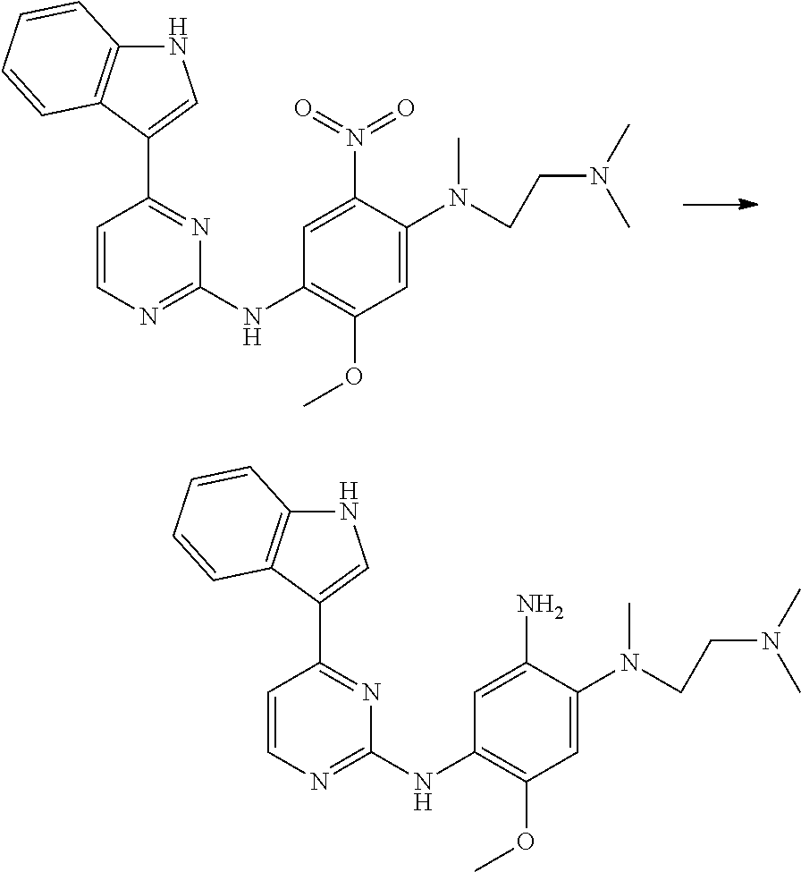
N1C2=C(C(C3=NC(NC4=C(OC)C=C(N(CCN(C)C)C)C(N(=O)=O)=C4)=NC=C3)=C1)C=CC=C2.N1C2=C(C(C3=NC(NC4=C(OC)C=C(N(CCN(C)C)C)C(N)=C4)=NC=C3)=C1)C=CC=C2
